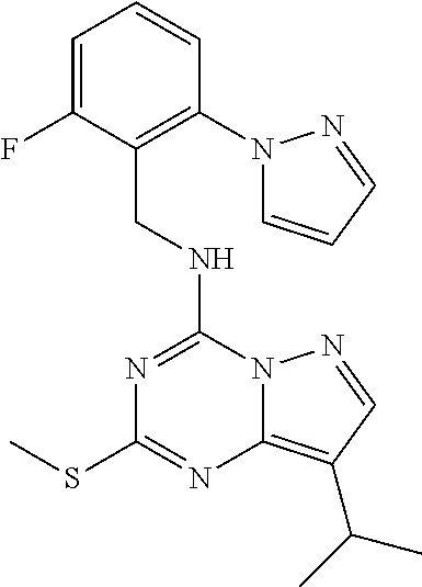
N(C1=NC(SC)=NC2=C(C(C)C)C=NN12)CC1=C(N2C=CC=N2)C=CC=C1F
